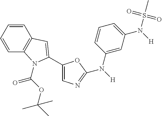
C1=CC=CC2=C1C=C(C1=CN=C(N([H])C3=CC(N([H])S(C)(=O)=O)=CC=C3)O1)N2C(OC(C)(C)C)=O
